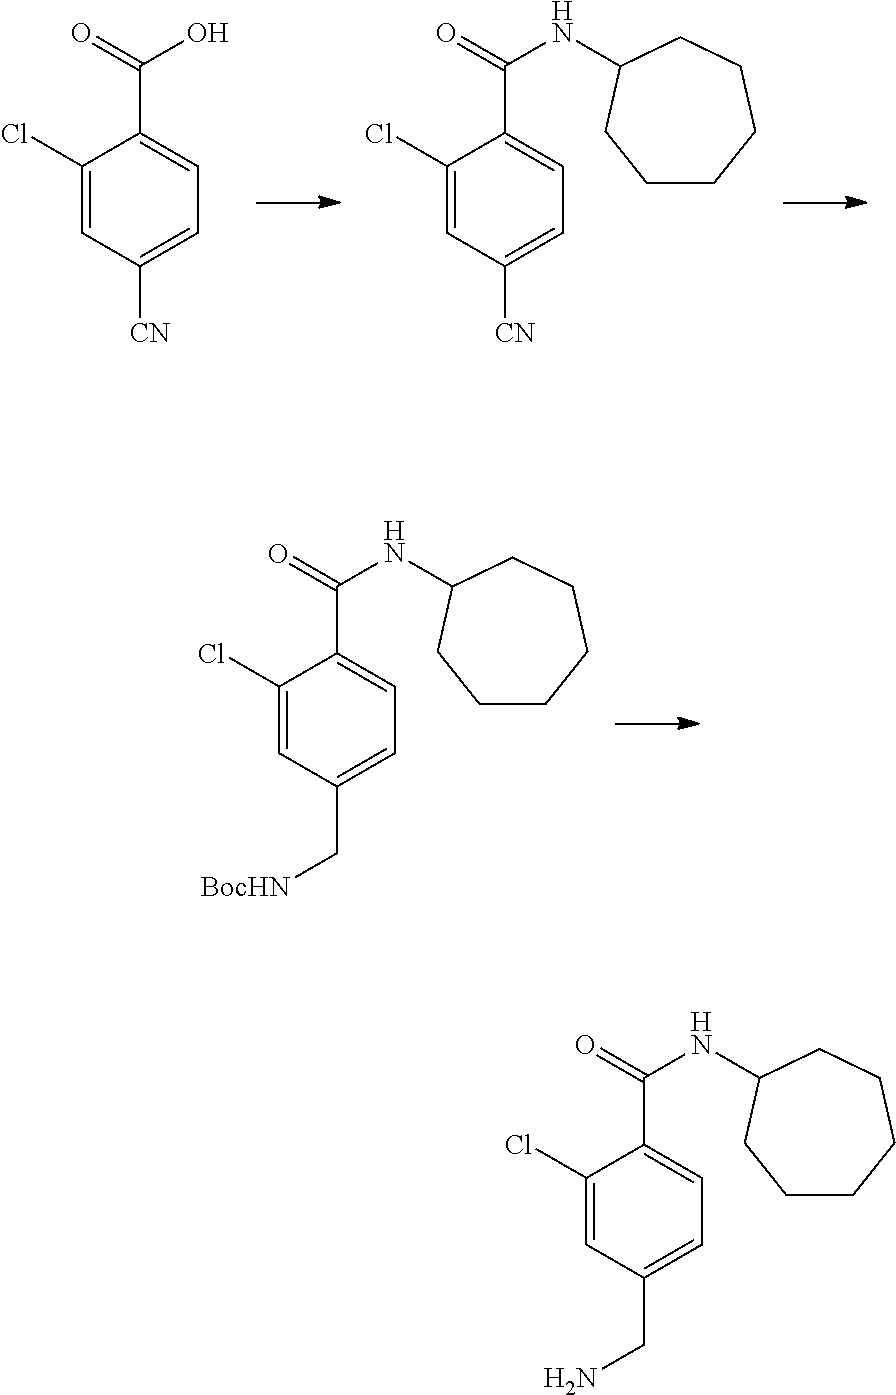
C1(Cl)=CC([CN])=CC=C1C(O)=O.C1(Cl)=CC([CN])=CC=C1C(NC1CCCCCC1)=O.C1(Cl)=CC(C[BocHN])=CC=C1C(NC1CCCCCC1)=O.C1(Cl)=CC(CN)=CC=C1C(NC1CCCCCC1)=O
